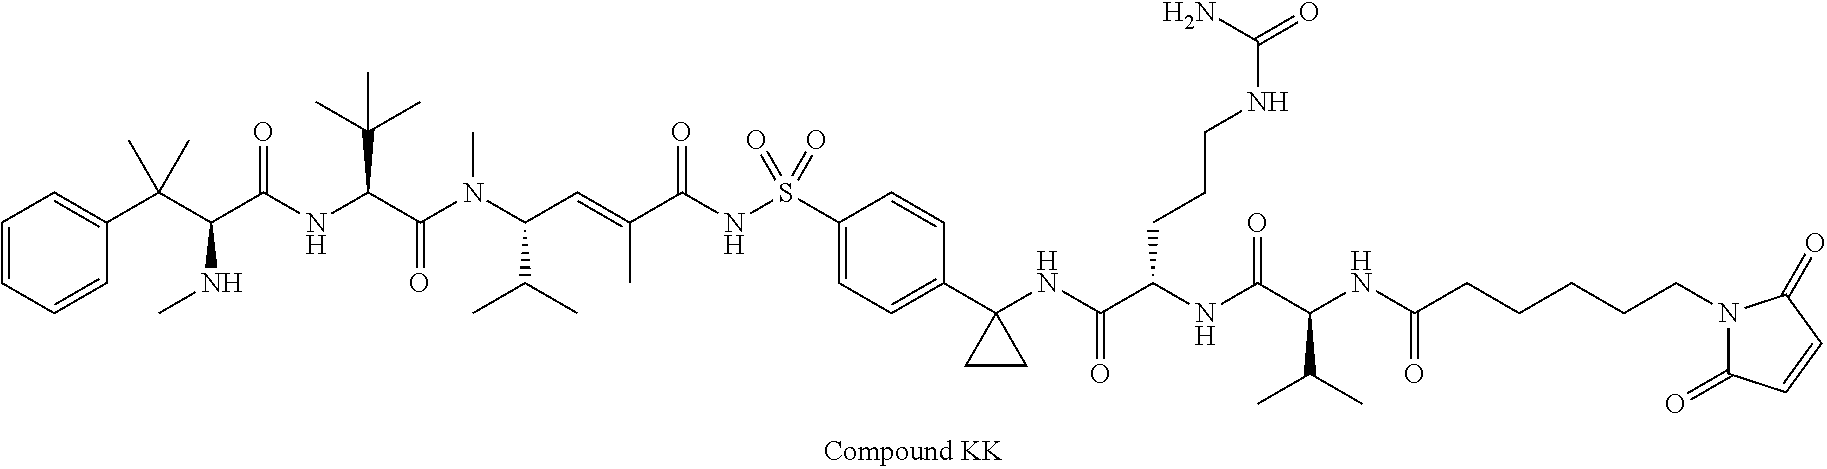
C1=CC=CC(C(C(C(NC(C(N(C(C=C(C(NS(=O)(C2=CC=C(C3(NC(C(NC(=O)C(C(C)C)NC(CCCCCN4C(=O)C=CC4=O)=O)CCCNC(=O)N)=O)CC3)C=C2)=O)=O)C)C(C)C)C)=O)C(C)(C)C)=O)NC)(C)C)=C1
